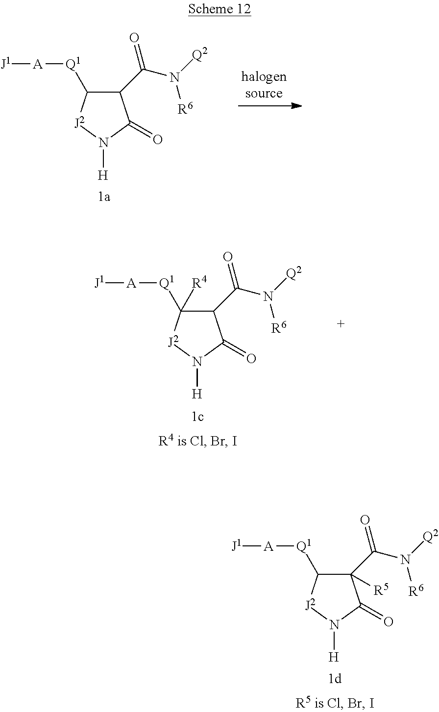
C1(C(N([Q2])[R6])=O)([R5])C([Q1][A][J1])[J2]N([H])C1=O.C1(C(N([Q2])[R6])=O)C([Q1][A][J1])[J2]N([H])C1=O.C1(C(N([Q2])[R6])=O)C([Q1][A][J1])([R4])[J2]N([H])C1=O
